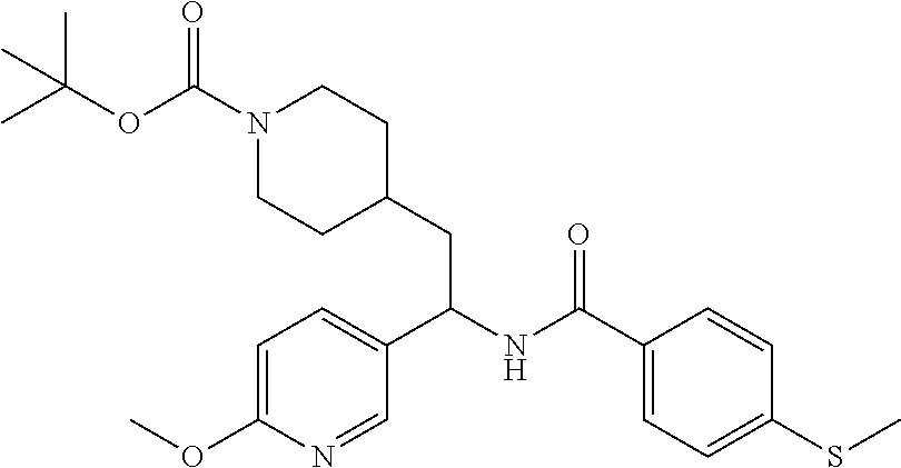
C1(C(NC(C2=CC=C(OC)N=C2)CC2CCN(C(=O)OC(C)(C)C)CC2)=O)=CC=C(SC)C=C1
